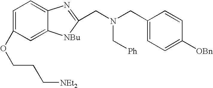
C1=C(OCCC[NEt2])C=C2C(=C1)N=C(CN(CC1=CC=C([OBn])C=C1)C[Ph])[NBu]2
